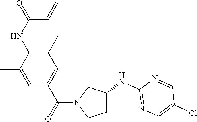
C1=C(C)C(NC(=O)C=C)=C(C)C=C1C(=O)N1CCC(NC2=NC=C(Cl)C=N2)C1
